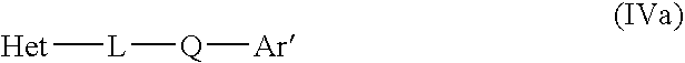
[Het][L][Q][Ar]
